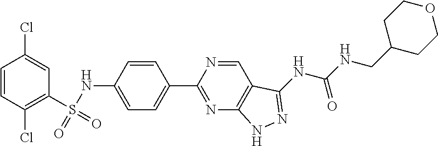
C1=CC(Cl)=C(S(=O)(NC2=CC=C(C3=NC4=C(C=N3)C(NC(NCC3CCOCC3)=O)=NN4)C=C2)=O)C=C1Cl
